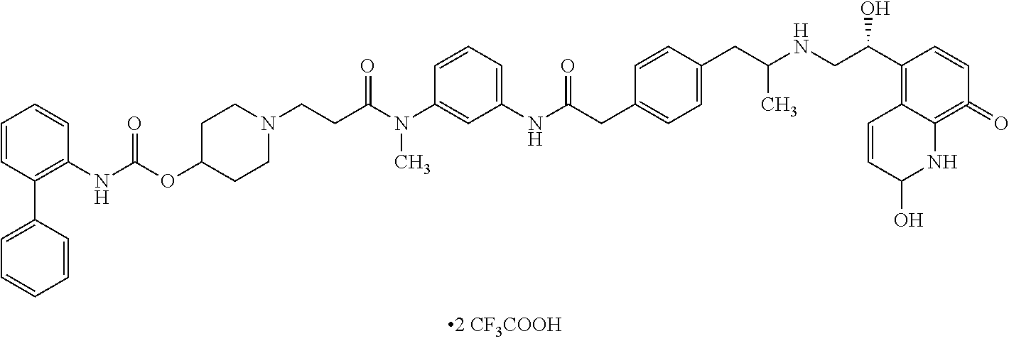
C1=CC(C2=CC=CC=C2)=C(NC(=O)OC2CCN(CCC(N(C3=CC(NC(CC4=CC=C(CC(NCC(C5=C6C=CC(O)NC6=C(=O)C=C5)O)C)C=C4)=O)=CC=C3)C)=O)CC2)C=C1
